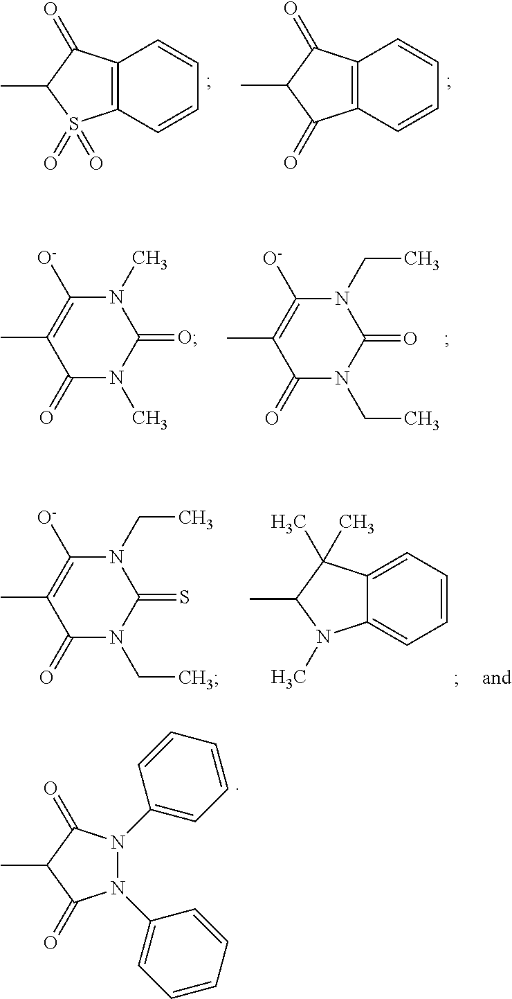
C12=C(C=CC=C1)S(=O)(=O)C(C)C2=O.C12=C(C=CC=C1)C(=O)C(C)C2=O.N1(CC)C([O-])=C(C)C(=O)N(CC)C1=S.C1=CC=C2C(=C1)N(C)C(C)C2(C)C.N1(C2=CC=CC=C2)N(C2=CC=CC=C2)C(=O)C(C)C1=O.N1(C)C([O-])=C(C)C(=O)N(C)C1=O.N1(CC)C([O-])=C(C)C(=O)N(CC)C1=O
